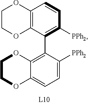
C12=C(C(C3=C4C(=CC=C3[PPh2])OCCO4)=C([PPh2])C=C1)OCCO2
